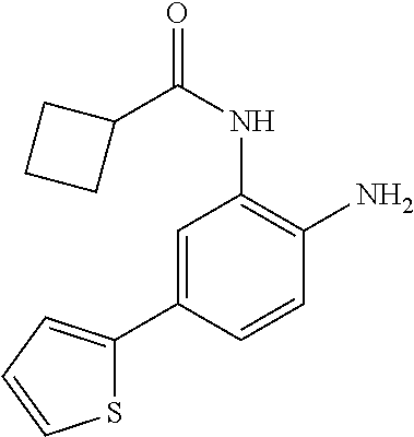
C1=C(C2=CC=CS2)C=CC(N)=C1NC(=O)C1CCC1
